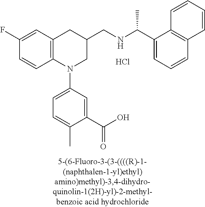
C1(F)=CC2=C(C=C1)N(C1=CC=C(C)C(C(O)=O)=C1)CC(CNC(C1=CC=CC3=C1C=CC=C3)C)C2.Cl
